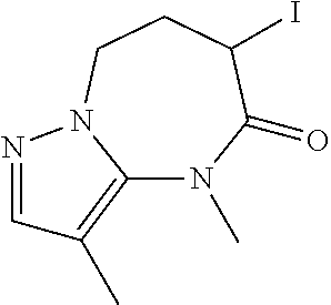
C12=C(C)C=NN1CCC(I)C(=O)N2C
